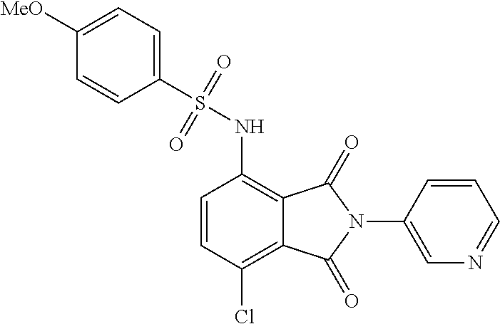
C1(N2C(=O)C3=C(NS(=O)(=O)C4=CC=C([MeO])C=C4)C=CC(Cl)=C3C2=O)=CN=CC=C1
